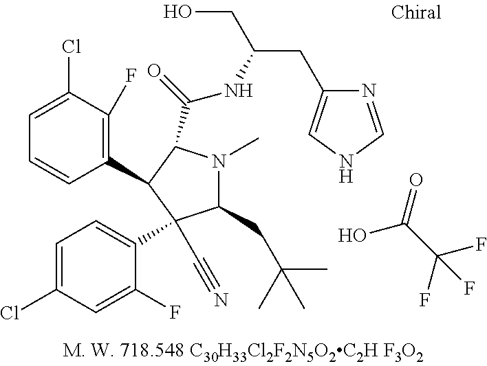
C1(C2C(C(=O)NC(CC3=CNC=N3)CO)N(C)C(CC(C)(C)C)C2(C#N)C2=CC=C(Cl)C=C2F)=C(F)C(Cl)=CC=C1.OC(C(F)(F)F)=O
